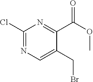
C1(C(OC)=O)=NC(Cl)=NC=C1CBr
